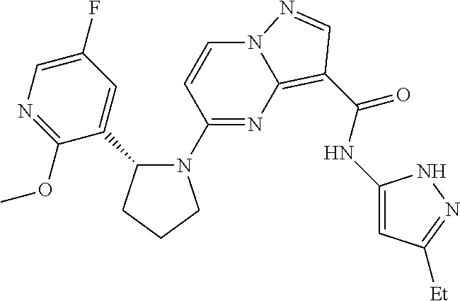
C1=CC(N2C(C3=CC(F)=CN=C3OC)CCC2)=NC2=C(C(NC3=CC([Et])=NN3)=O)C=NN12
